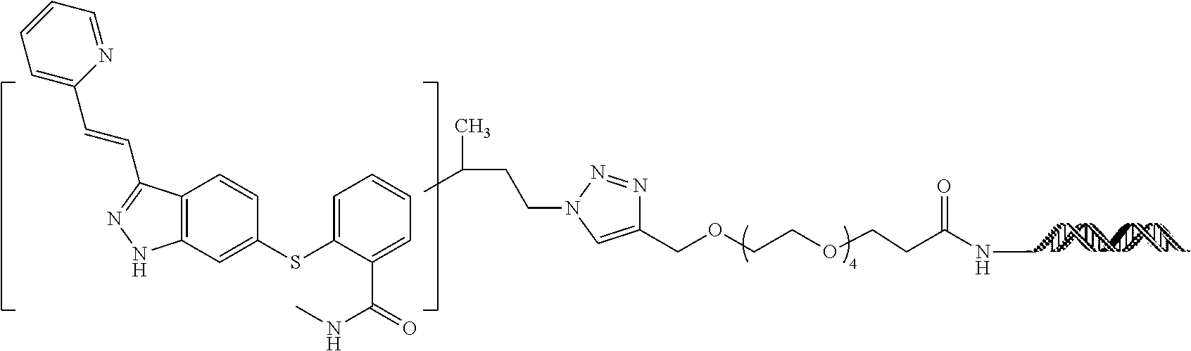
C1(COCCOCCC(NC)=O)=CN(CCC(C)C)N=N1.C1=C(SC2=CC3=C(C=C2)C(C=CC2=CC=CC=N2)=NN3)C(C(=O)NC)=CC=C1
